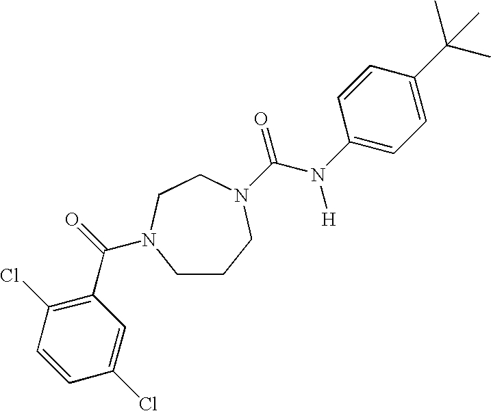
C1CCN(C(=O)N([H])C2=CC=C(C(C)(C)C)C=C2)CCN1C(=O)C1=C(Cl)C=CC(Cl)=C1
